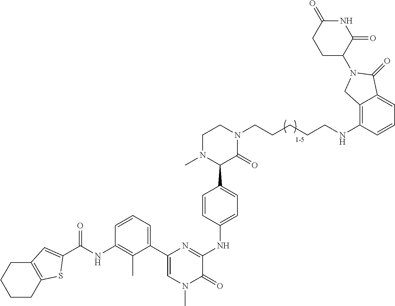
N1(C)C(C2=CC=C(NC3=NC(C4=CC=CC(NC(=O)C5=CC6=C(CCCC6)S5)=C4C)=CN(C)C3=O)C=C2)C(=O)N(CCCCCNC2=C3C(=CC=C2)C(=O)N(C2C(=O)NC(=O)CC2)C3)CC1
